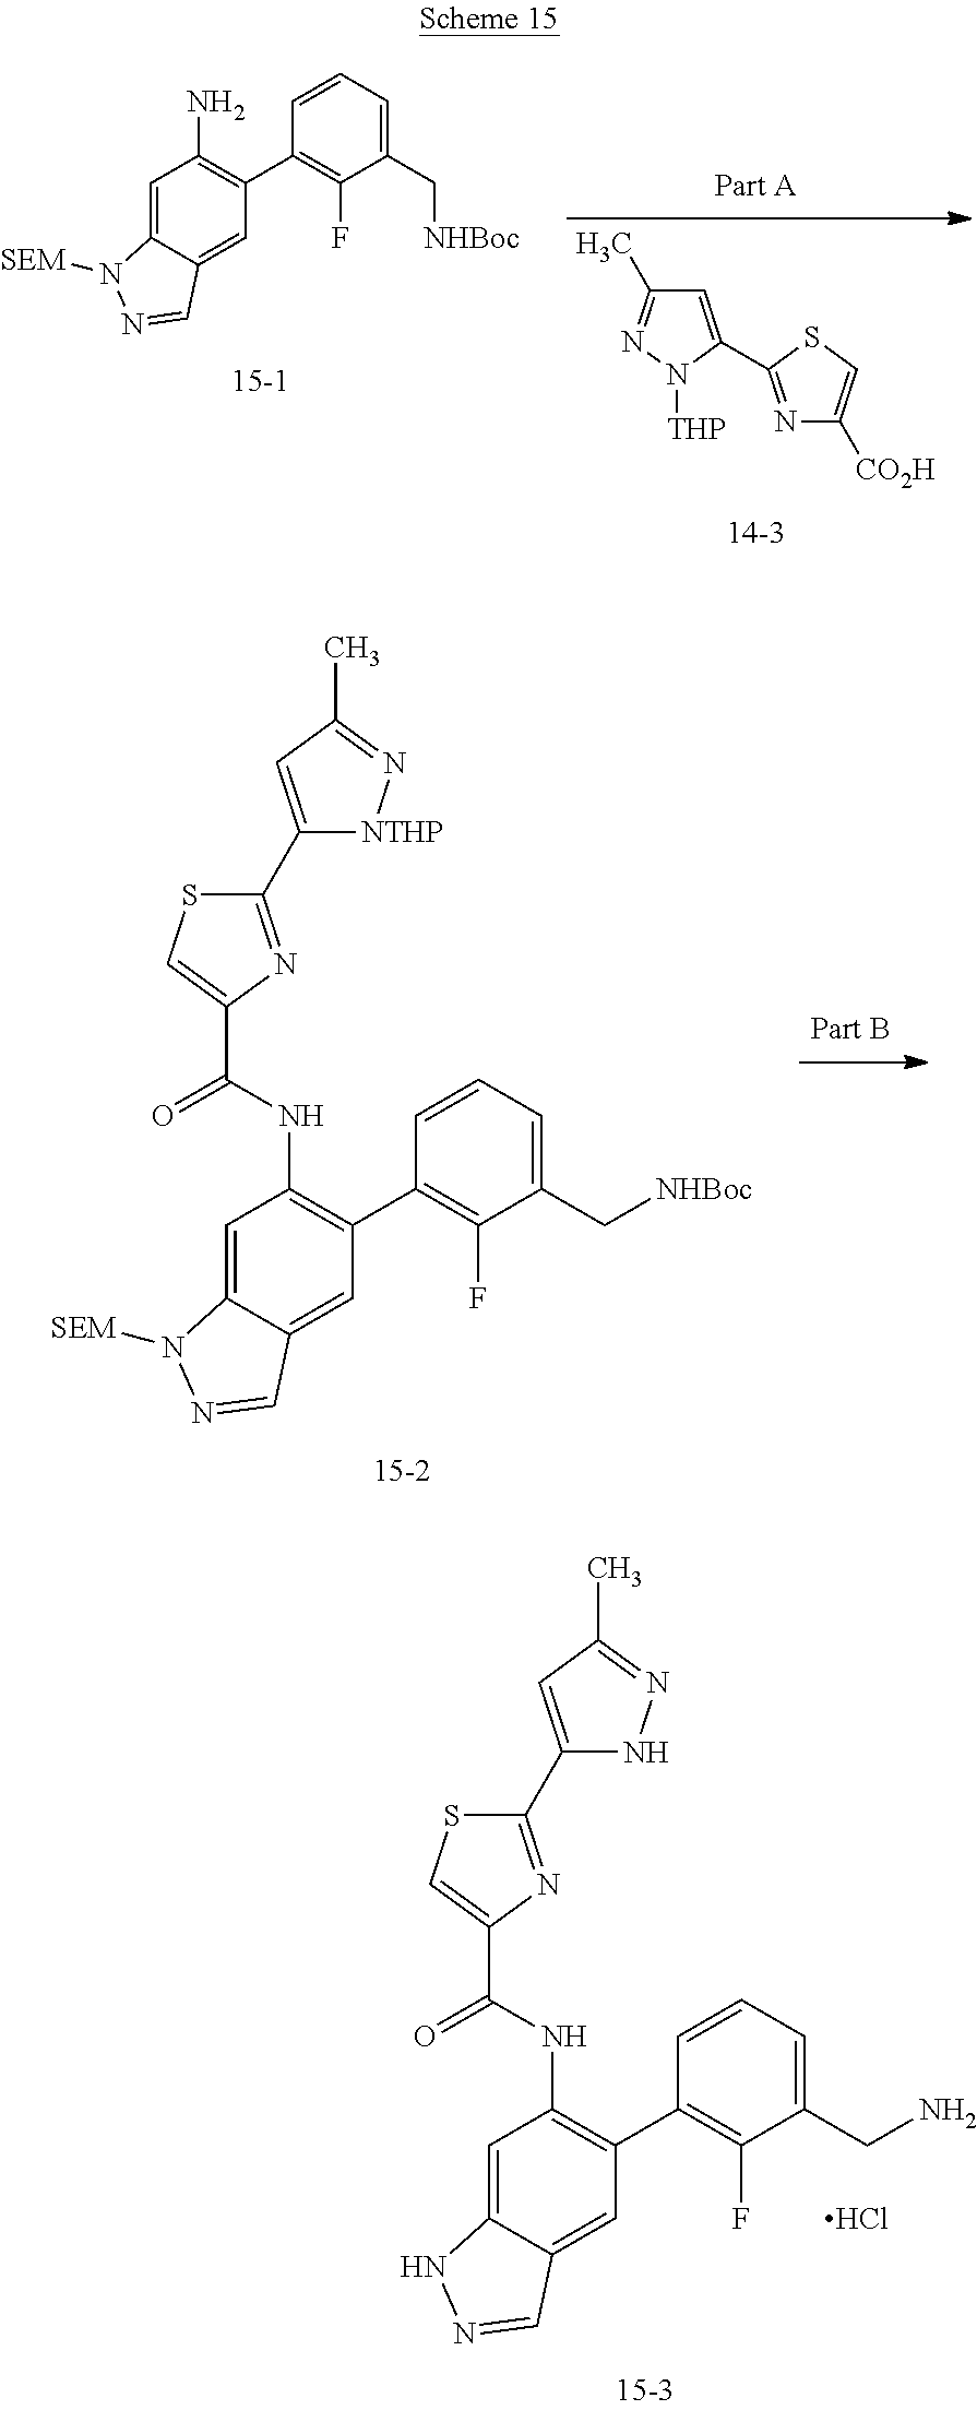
N1=C(C2=CC(C)=NN2[THP])SC=C1[CO2H].C1=C2C(=CC(C3=C(F)C(C[NHBoc])=CC=C3)=C1N)C=NN2[SEM].C1=C2C(=CC(C3=C(F)C(C[NHBoc])=CC=C3)=C1NC(=O)C1=CSC(C3=CC(C)=N[NTHP]3)=N1)C=NN2[SEM].C1=C2C(=CC(C3=C(F)C(CN)=CC=C3)=C1NC(=O)C1=CSC(C3=CC(C)=NN3)=N1)C=NN2.Cl
